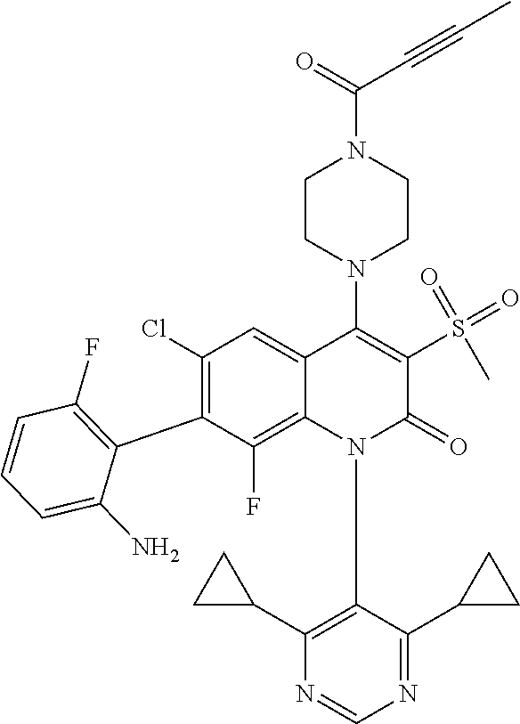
C1=CC=C(N)C(C2=C(Cl)C=C3C(=C2F)N(C2=C(C4CC4)N=CN=C2C2CC2)C(=O)C(S(C)(=O)=O)=C3N2CCN(C(=O)C#CC)CC2)=C1F
